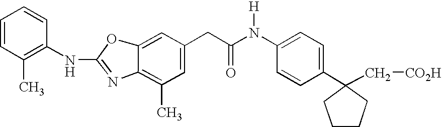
C1(C)=C(NC2=NC3=C(C)C=C(CC(N(C4=CC=C(C5(C[CO2H])CCCC5)C=C4)[H])=O)C=C3O2)C=CC=C1
